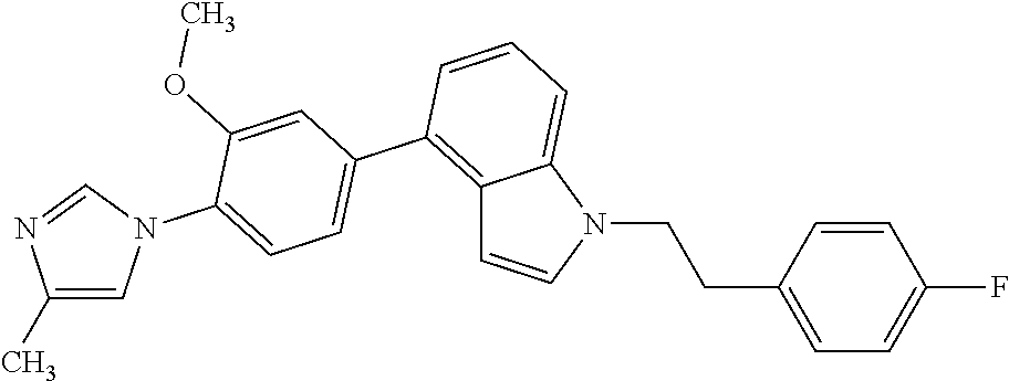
C12=C(C3=CC=C(N4C=C(C)N=C4)C(OC)=C3)C=CC=C1N(CCC1=CC=C(F)C=C1)C=C2
